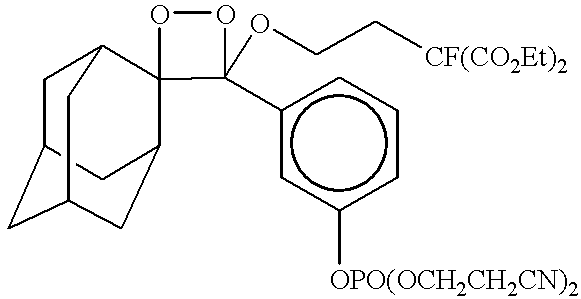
C1C2CC3CC(C4(C1C3)OOC4(c1cc([OPO(OCH2CH2CN)2])ccc1)OCC[CF(CO2Et)2])C2
